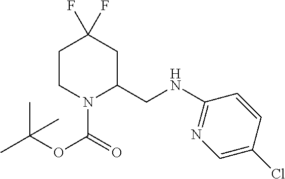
C1CN(C(=O)OC(C)(C)C)C(CNC2=NC=C(Cl)C=C2)CC1(F)F
